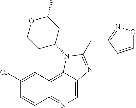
C1(Cl)=CC2=C3C(=CN=C2C=C1)N=C(CC1=NOC=C1)N3C1CC(C)OCC1
